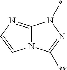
N12C(=NC=C1)N(*)N=C2[**]
